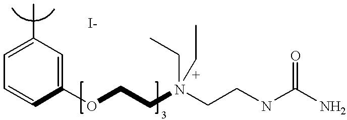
C1=C(C)C=C(OCCN(CC)(CCNC(N)=O)CC)C=C1
